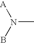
N(C)([A])B
